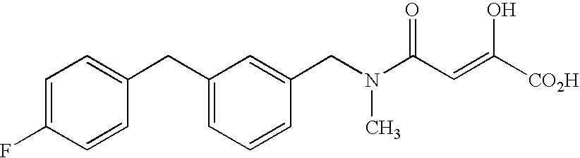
C1=C(F)C=CC(CC2=CC=CC(CN(C)C(C=C([CO2H])O)=O)=C2)=C1
